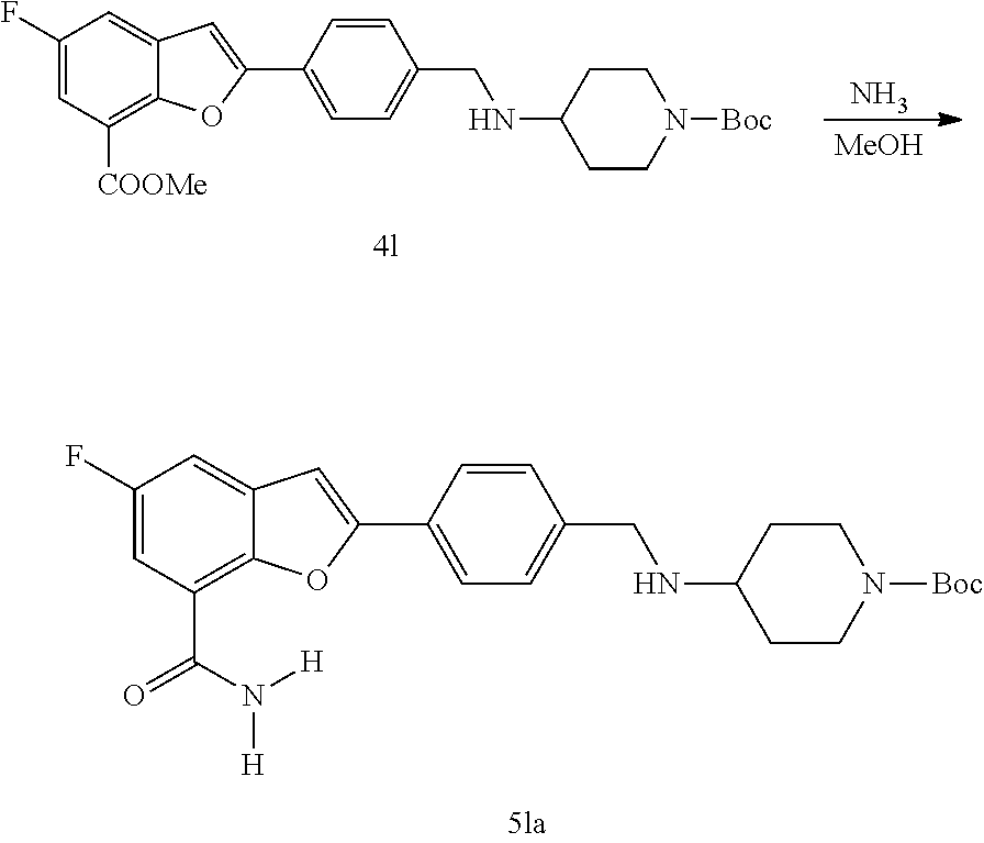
C1(F)=CC(C(N([H])[H])=O)=C2C(=C1)C=C(C1=CC=C(CNC3CCN([Boc])CC3)C=C1)O2.C1(F)=CC([COOMe])=C2C(=C1)C=C(C1=CC=C(CNC3CCN([Boc])CC3)C=C1)O2.N.[MeOH]
